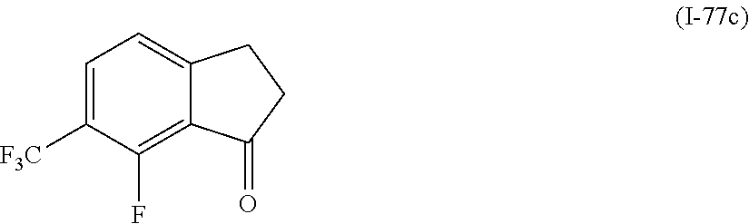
C1=C([F3C])C(F)=C2C(=C1)CCC2=O
